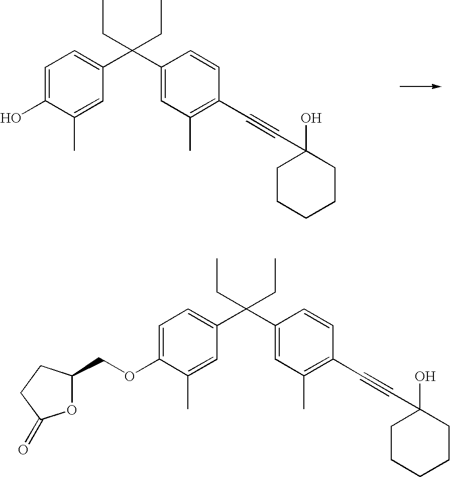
C1=C(O)C(C)=CC(C(C2=CC(C)=C(C#CC3(O)CCCCC3)C=C2)(CC)CC)=C1.C1=C(OCC2OC(=O)CC2)C(C)=CC(C(C2=CC(C)=C(C#CC3(O)CCCCC3)C=C2)(CC)CC)=C1
